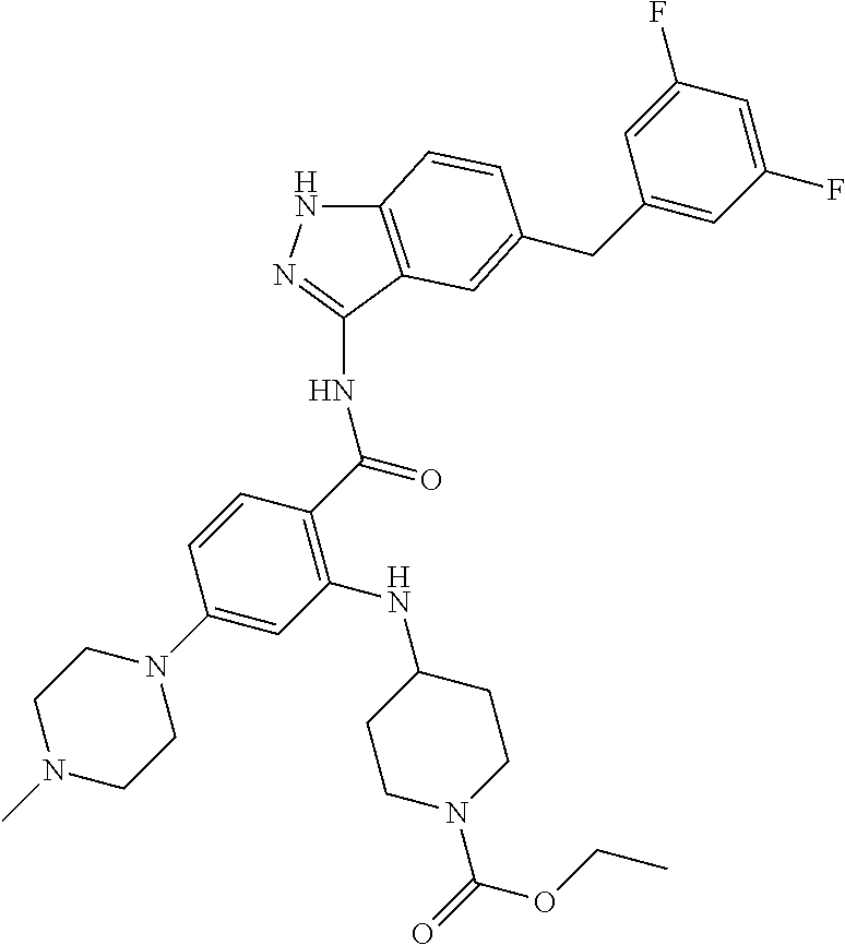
C12=C(C(NC(C3=C(NC4CCN(C(OCC)=O)CC4)C=C(N4CCN(C)CC4)C=C3)=O)=NN1)C=C(CC1=CC(F)=CC(F)=C1)C=C2
